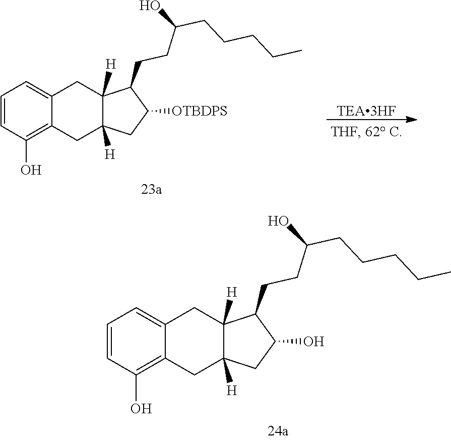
C1=CC(O)=C2C(=C1)CC1([H])C([H])(C2)CC([OTBDPS])C1CCC(CCCCC)O.[TEA3HF].C1=CC(O)=C2C(=C1)CC1([H])C([H])(C2)CC(O)C1CCC(CCCCC)O
